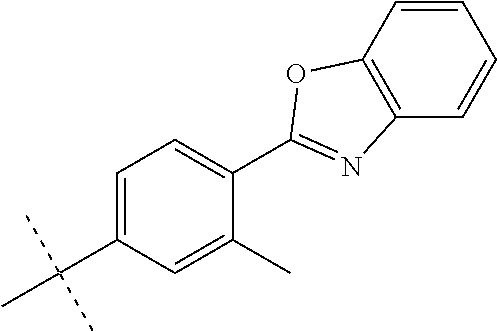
C1(C2=NC3=C(C=CC=C3)O2)=CC=C(C(C)(C)C)C=C1C
